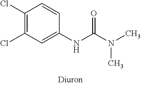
C1(Cl)=C(Cl)C=C(NC(N(C)C)=O)C=C1
